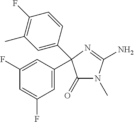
N1(C)C(=O)C(C2=CC(F)=CC(F)=C2)(C2=CC(C)=C(F)C=C2)N=C1N
